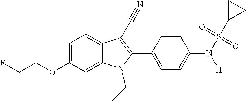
C1=C2C(=CC=C1OCCF)C(C#N)=C(C1=CC=C(N([H])S(=O)(=O)C3CC3)C=C1)N2CC
